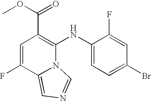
C1=C(F)C2=CN=CN2C(NC2=CC=C(Br)C=C2F)=C1C(OC)=O
